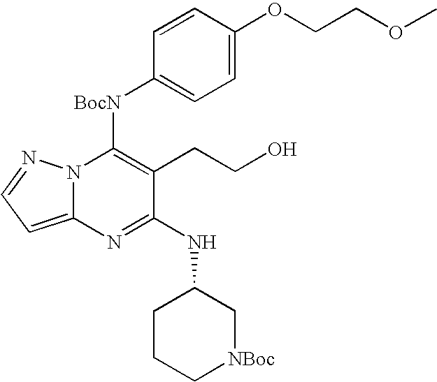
C12=CC=NN1C([BocN]C1=CC=C(OCCOC)C=C1)=C(CCO)C(NC1CCC[NBoc]C1)=N2
